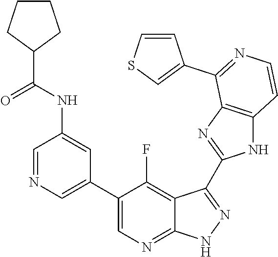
C1=NC=C(C2=CN=C3C(=C2F)C(C2=NC4=C(N2)C=CN=C4C2=CSC=C2)=N[N H]3)C=C1NC(C1CCCC1)=O
